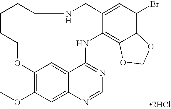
C12=C(OC)C=C3C(=C1)C(=NC=N3)NC1=C3C(=C(Br)C=C1CNCCCCCO2)OCO3.[2HCl]
